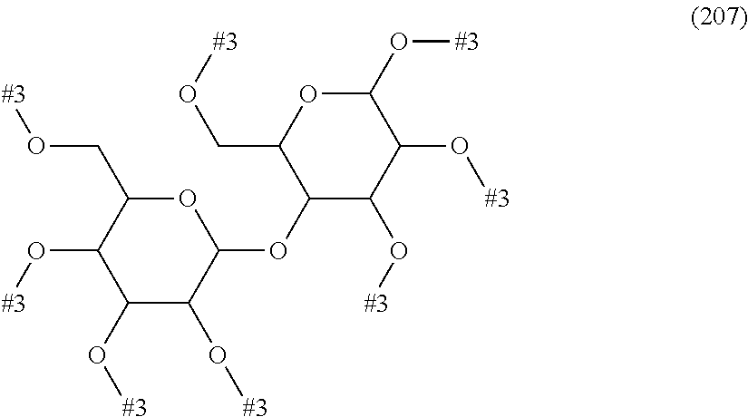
O1C(CO[#3])C(O[#3])C(O[#3])C(O[#3])C1OC1C(O[#3])C(O[#3])C(O[#3])OC1CO[#3]
